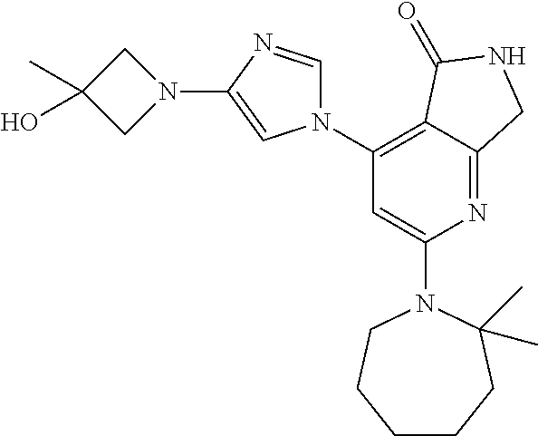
C1(N2CCCCCC2(C)C)=CC(N2C=NC(N3CC(C)(O)C3)=C2)=C2C(=N1)CNC2=O
